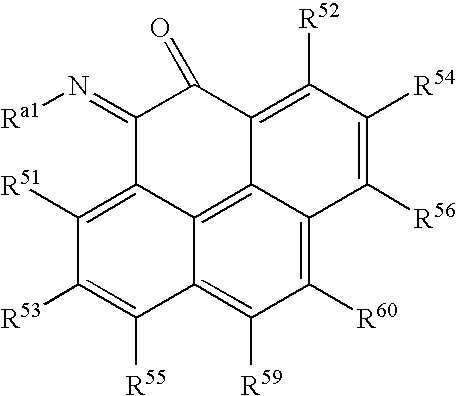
C1(=N[Ra1])C2=C([R51])C([R53])=C([R55])C3=C([R59])C([R60])=C4C(=C23)C(=C([R52])C([R54])=C4[R56])C1=O
